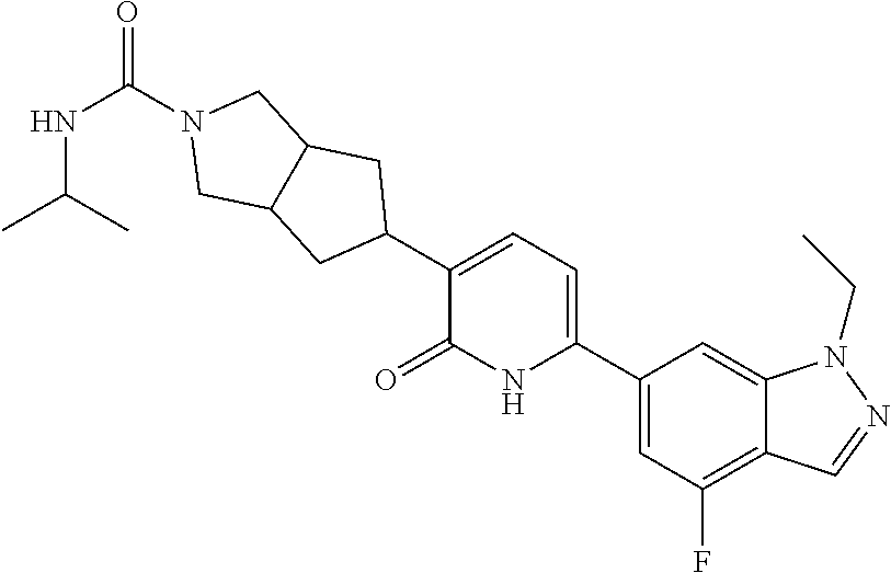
C1(C2=CC=C(C3CC4C(C3)CN(C(NC(C)C)=O)C4)C(=O)N2)=CC(F)=C2C(=C1)N(CC)N=C2
